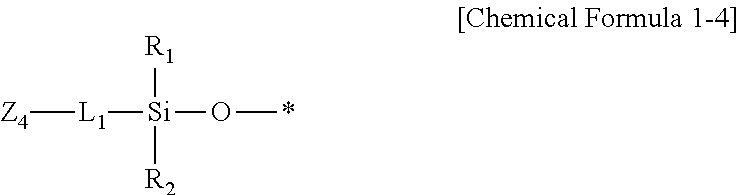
[R1][Si]([R2])(O*)[L1][Z4]
